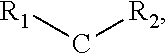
[R1]C[R2]
